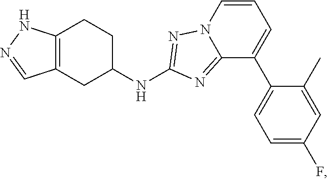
C12=C(CC(NC3=NN4C(=N3)C(C3=CC=C(F)C=C3C)=CC=C4)CC1)C=NN2
